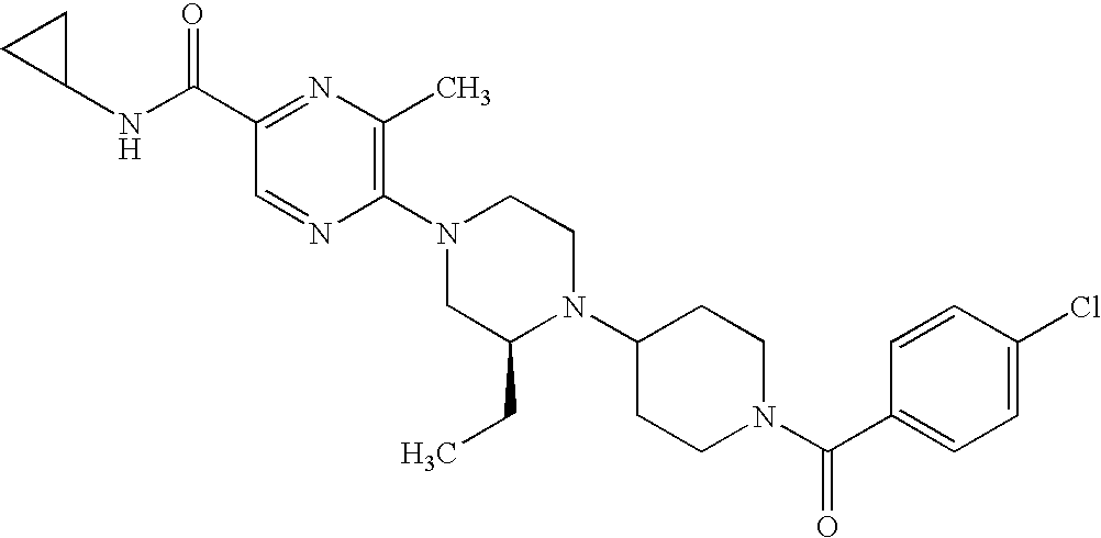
C1(C(NC2CC2)=O)=NC(C)=C(N2CC(CC)N(C3CCN(C(C4=CC=C(Cl)C=C4)=O)CC3)CC2)N=C1
